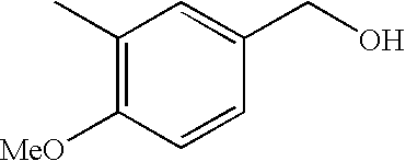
C1(C)=C([MeO])C=CC(CO)=C1
